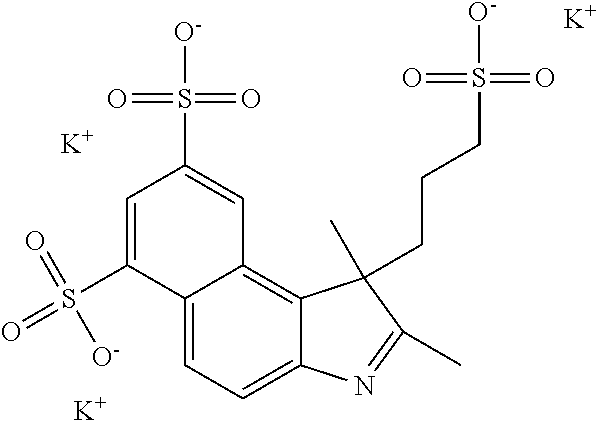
C12=CC=C3C(=C1C=C(S([O-])(=O)=O)C=C2S(=O)(=O)[O-])C(C)(CCCS(=O)(=O)[O-])C(C)=N3.[K].[K].[K]
